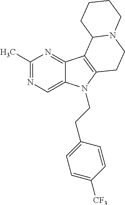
C1(C)=NC=C2C(=N1)C1=C(N2CCC2=CC=C([CF3])C=C2)CCN2C1CCCC2
